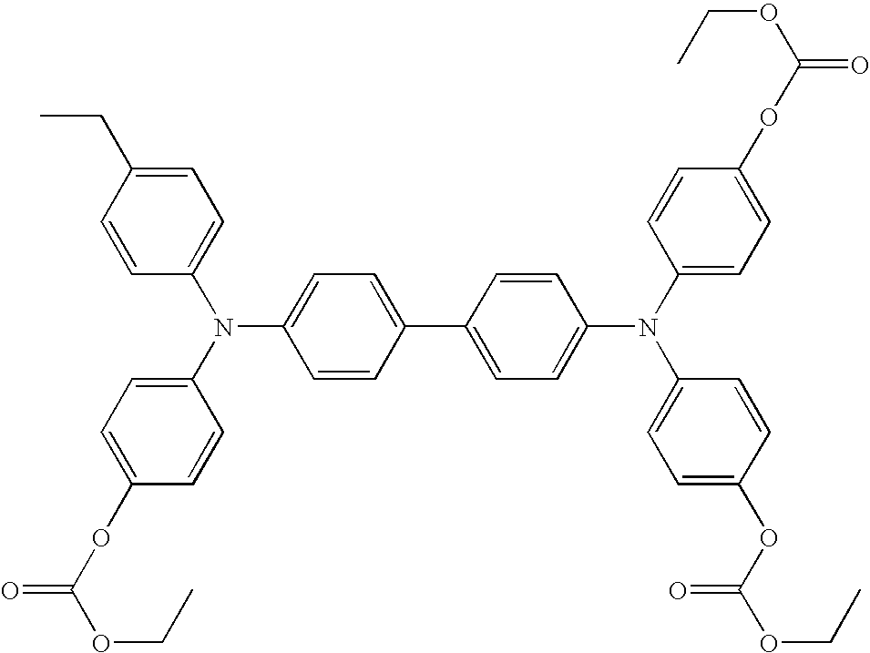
C1=C(CC)C=CC(N(C2=CC=C(OC(=O)OCC)C=C2)C2=CC=C(C3=CC=C(N(C4=CC=C(OC(=O)OCC)C=C4)C4=CC=C(OC(OCC)=O)C=C4)C=C3)C=C2)=C1
